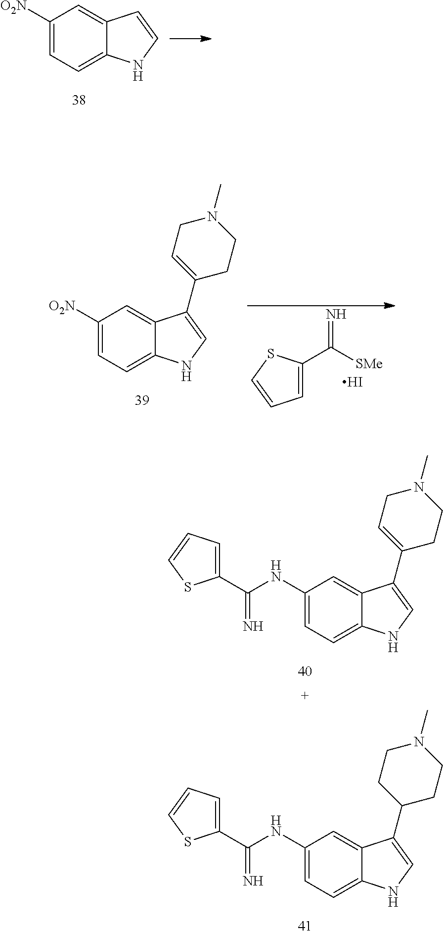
C1([O2N])=CC=C2C(=C1)C=CN2.C1([O2N])=CC=C2C(=C1)C(C1=CCN(C)CC1)=CN2.C1=C(C([SMe])=N)SC=C1.I.C1(NC(C2=CC=CS2)=N)=CC=C2C(=C1)C(C1CCN(C)CC1)=CN2.C1(NC(C2=CC=CS2)=N)=CC=C2C(=C1)C(C1=CCN(C)CC1)=CN2
